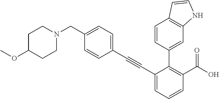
C1=CC(C#CC2=CC=CC(C(=O)O)=C2C2=CC3=C(C=CN3)C=C2)=CC=C1CN1CCC(OC)CC1
